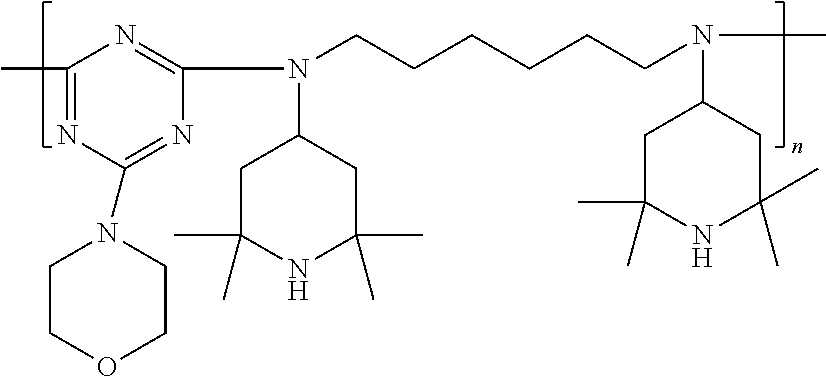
C1(C)=NC(N2CCOCC2)=NC(N(C2CC(C)(C)NC(C)(C)C2)CCCCCCN(C2CC(C)(C)NC(C)(C)C2)C)=N1
